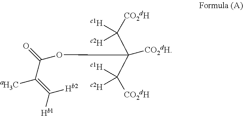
C(=O)(C(=C([Hb1])[Hb2])[aH3C])OC(C([CO2dH])([c1H])[c2H])([CO2dH])C([CO2dH])([c2H])[c1H]
